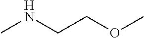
O(CCNC)C
